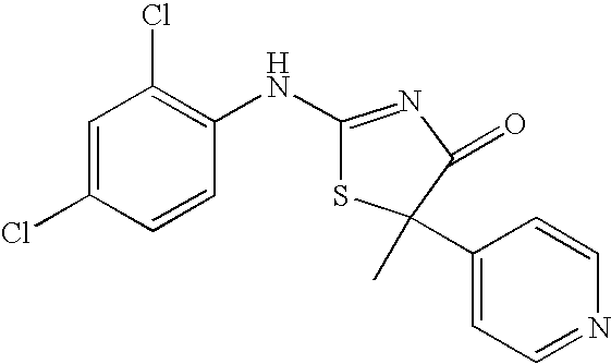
C1=C(Cl)C=CC(NC2=NC(=O)C(C)(C3=CC=NC=C3)S2)=C1Cl
